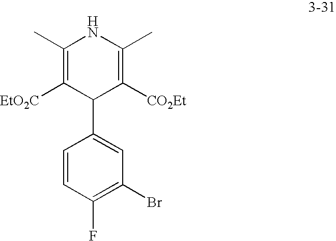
C1(C)=C([EtO2C])C(C2=CC(Br)=C(F)C=C2)C([CO2Et])=C(C)N1
